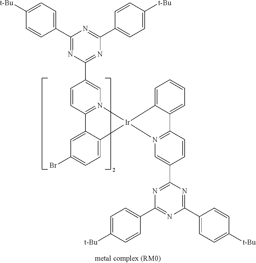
C1(C2=CC=C([t-Bu])C=C2)=NC(C2=CN3=C(C=C2)C2=CC(Br)=CC=C2[Ir]32N3=C(C=CC(C4=NC(C5=CC=C([t-Bu])C=C5)=NC(C5=CC=C([t-Bu])C=C5)=N4)=C3)C3=CC=CC=C32)=NC(C2=CC=C([t-Bu])C=C2)=N1
